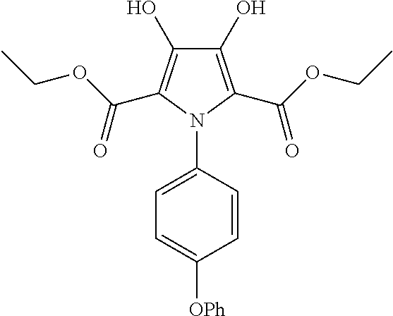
C1(O)=C(C(OCC)=O)N(C2=CC=C([OPh])C=C2)C(C(OCC)=O)=C1O
